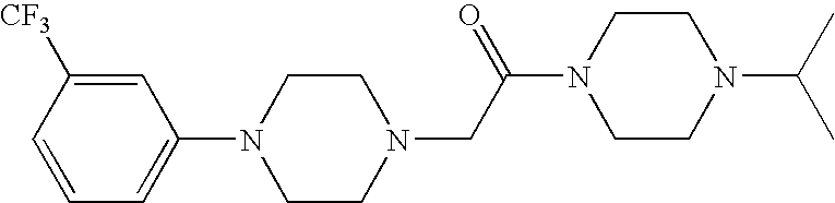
C1=C([CF3])C=CC=C1N1CCN(CC(N2CCN(C(C)C)CC2)=O)CC1
